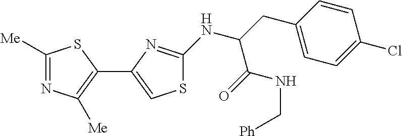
C1([Me])=NC([Me])=C(C2=CSC(NC(CC3=CC=C(Cl)C=C3)C(=O)NC[Ph])=N2)S1
